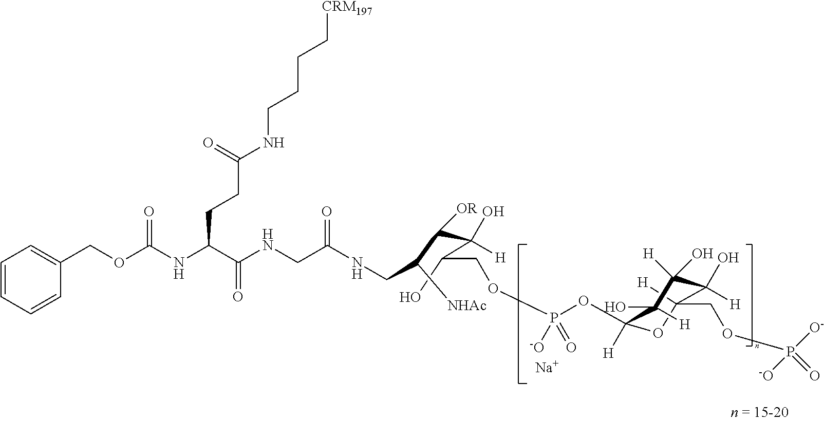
C1([H])(O)C(O)([H])C([H])(COP([O-])([-O])=O)OC(OP(OCC(O)C(C(C(CNC(CNC(C(NC(OCC2=CC=CC=C2)=O)CCC(NCCCC[CRM197])=O)=O)=O)[NHAc])[OR])(O)[H])([-O])=O)([H])C1(O)[H].[Na]
